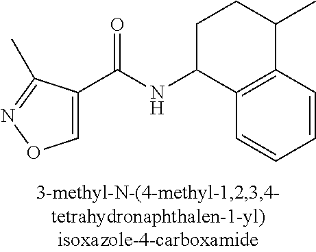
C1=C(C(NC2C3=C(C(C)CC2)C=CC=C3)=O)C(C)=NO1
